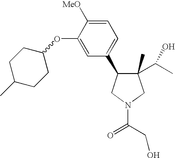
C1(C)(C(C)O)C(C2=CC=C([MeO])C(OC3CCC(C)CC3)=C2)CN(C(=O)CO)C1
